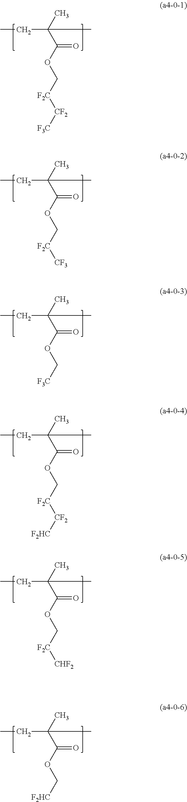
C(C(C)(C(OC[F2C][CF2][F3C])=O)C)C.C(C(C)(C(OC[F2C][CF3])=O)C)C.C(C(C)(C(OC[F3C])=O)C)C.C(C(C)(C(OC[F2C][CF2][F2HC])=O)C)C.C(C(C)(C(OC[F2C][CHF2])=O)C)C.C(C(C)(C(OC[F2HC])=O)C)C
